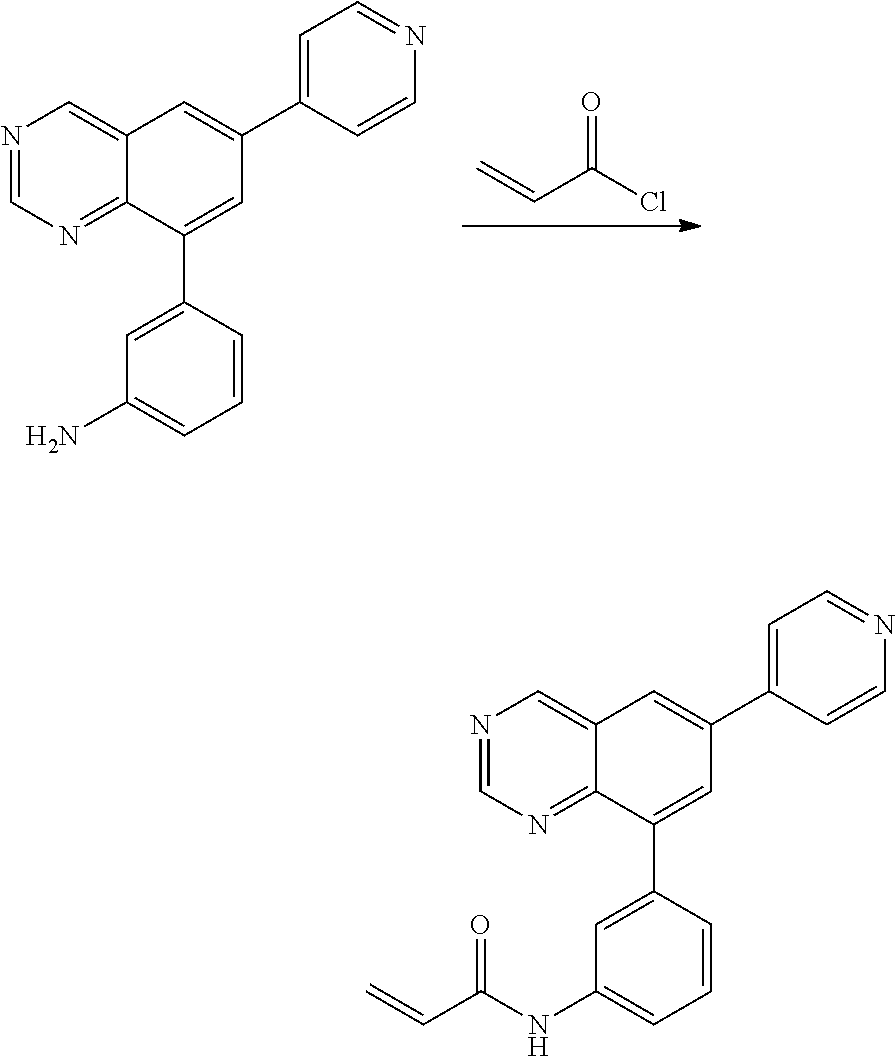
C=CC(Cl)=O.N1=CN=C2C(=C1)C=C(C1=CC=NC=C1)C=C2C1=CC(N)=CC=C1.N1=CN=C2C(=C1)C=C(C1=CC=NC=C1)C=C2C1=CC(NC(C=C)=O)=CC=C1
